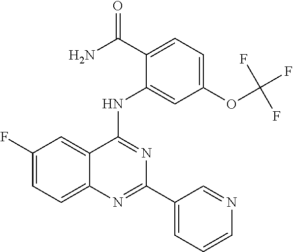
C1(F)=CC=C2C(=C1)C(NC1=CC(OC(F)(F)F)=CC=C1C(N)=O)=NC(C1=CC=CN=C1)=N2
